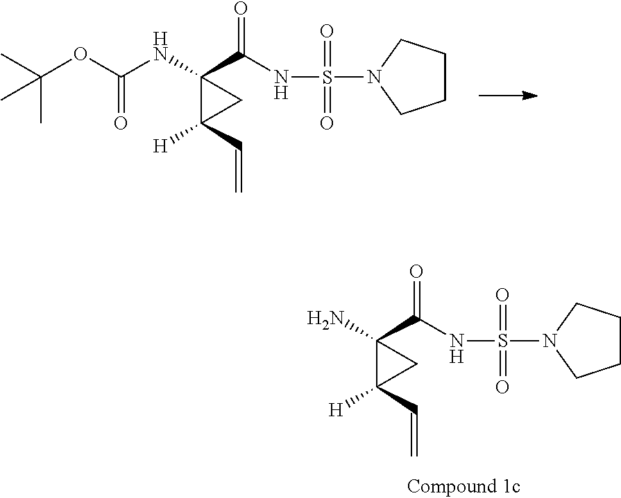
O(C(NC1(C(=O)NS(=O)(=O)N2CCCC2)C(C=C)([H])C1)=O)C(C)(C)C.NC1(C(=O)NS(=O)(=O)N2CCCC2)C(C=C)([H])C1
